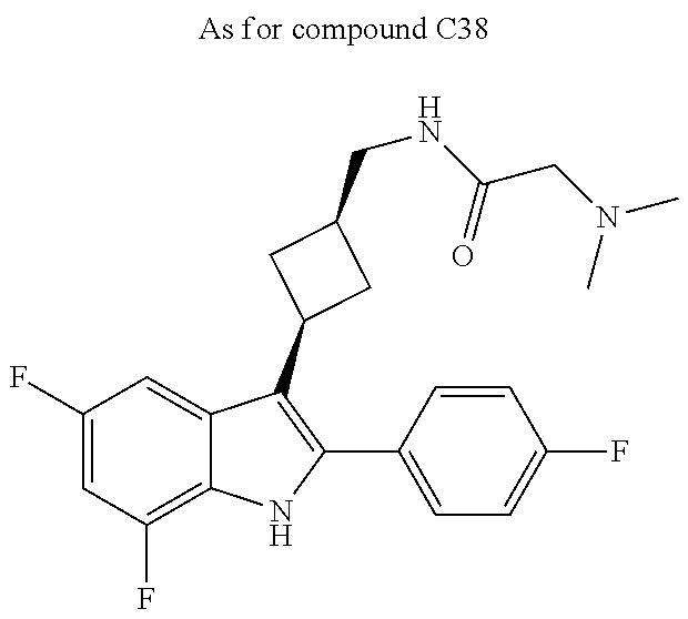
C1(F)=CC(F)=C2C(=C1)C(C1CC(CNC(CN(C)C)=O)C1)=C(C1=CC=C(F)C=C1)N2
